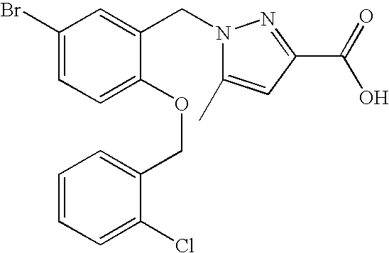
C1(Br)=CC=C(OCC2=CC=CC=C2Cl)C(CN2C(C)=CC(C(=O)O)=N2)=C1
